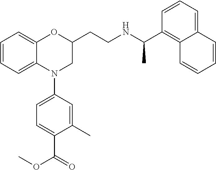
C1=CC=C2C(=C1)OC(CCNC(C1=C3C(=CC=C1)C=CC=C3)C)CN2C1=CC=C(C(=O)OC)C(C)=C1
